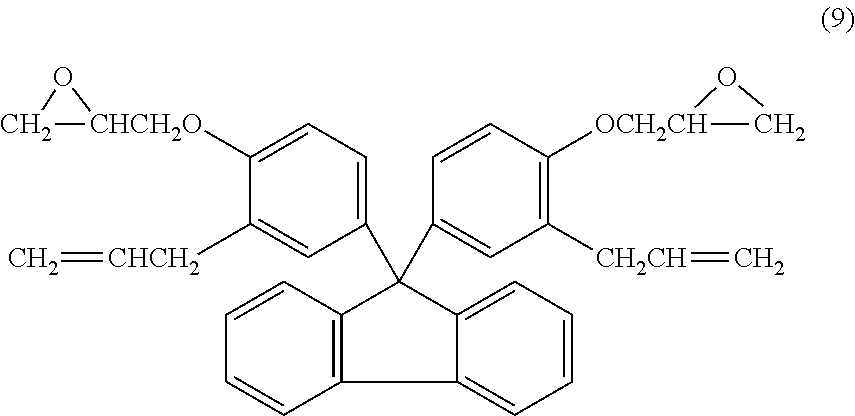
C12=CC=CC=C1C(C1=CC([CH2CH]=C)=C([OCH2CH]3CO3)C=C1)(C1=CC=C([CHCH2O]3CO3)C([CHCH2]=C)=C1)C1=C2C=CC=C1
